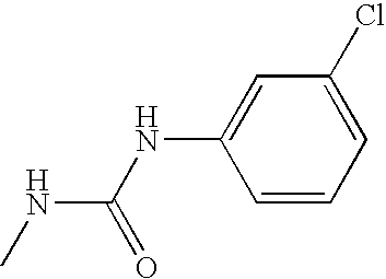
CNC(NC1=CC(Cl)=CC=C1)=O
